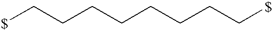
[$]CCCCCCCC[$]
